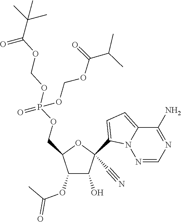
C1(C#N)(C2=CC=C3N2N=CN=C3N)C(O)C(OC(C)=O)C(COP(OCOC(=O)C(C)(C)C)(=O)OCOC(=O)C(C)C)O1
